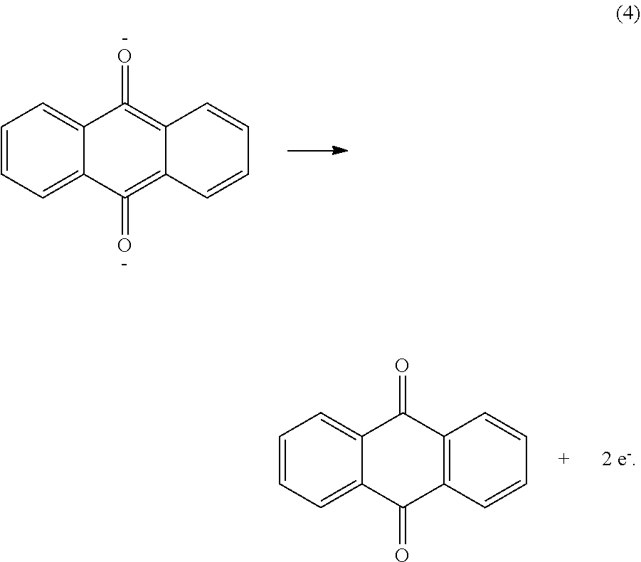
C1=CC=C2C(=C1)C(=O)=C1C(=C2=O)C=CC=C1.C1=CC=C2C(=C1)C(=O)C1=C(C2=O)C=CC=C1
